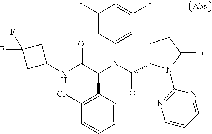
C1(NC(C(N(C(=O)C2CCC(=O)N2C2=NC=CC=N2)C2=CC(F)=CC(F)=C2)C2=C(Cl)C=CC=C2)=O)CC(F)(F)C1
